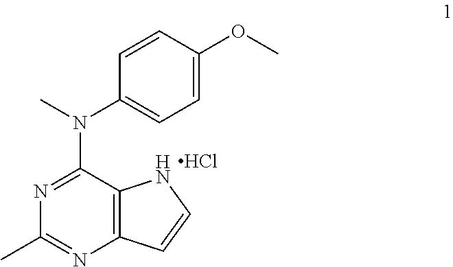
N1=C(N(C)C2=CC=C(OC)C=C2)C2=C(N=C1C)C=CN2.Cl
